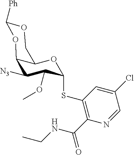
C1(SC2C(OC)C([N3])C3C(COC([Ph])O3)O2)=C(C(=O)NCC)N=CC(Cl)=C1
